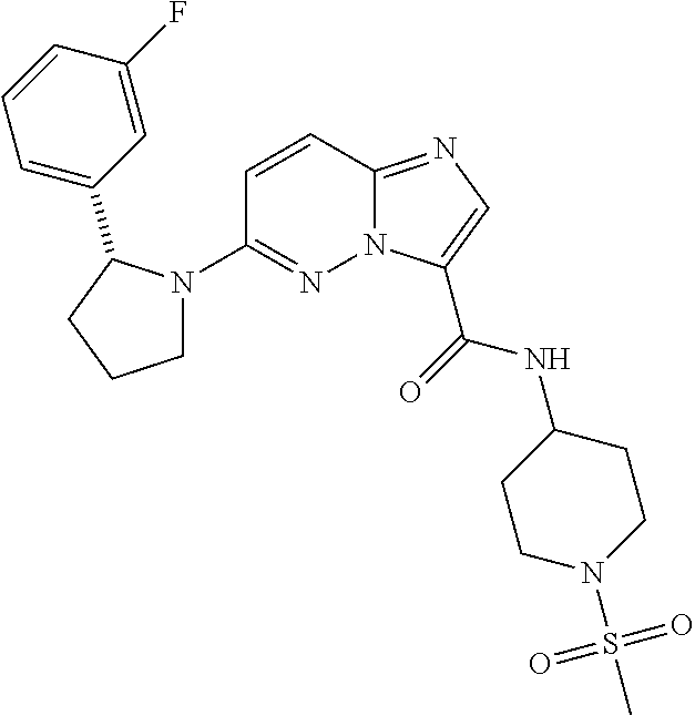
N12C(=NC=C1C(=O)NC1CCN(S(C)(=O)=O)CC1)C=CC(N1CCCC1C1=CC=CC(F)=C1)=N2
